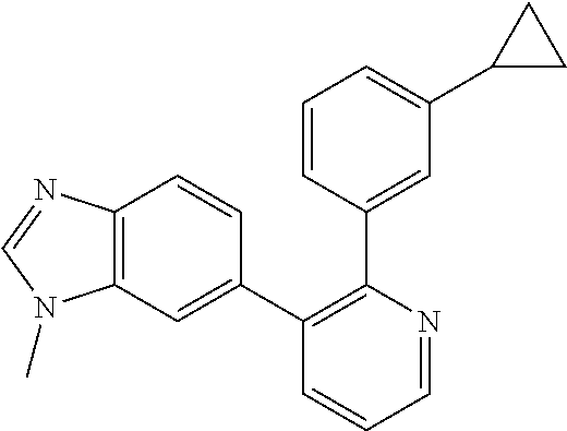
C12=C(C=C(C3=C(C4=CC(C5CC5)=CC=C4)N=CC=C3)C=C1)N(C)C=N2
